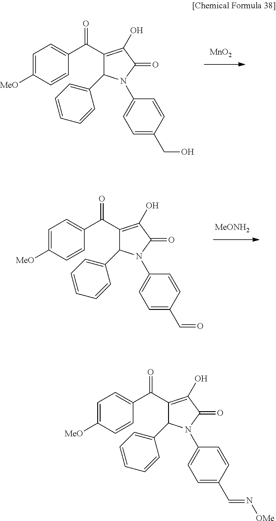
C1=C([MeO])C=CC(C(C2=C(O)C(=O)N(C3=CC=C(CO)C=C3)C2C2=CC=CC=C2)=O)=C1.[MnO2].C1=C([MeO])C=CC(C(C2=C(O)C(=O)N(C3=CC=C(C=O)C=C3)C2C2=CC=CC=C2)=O)=C1.[MeONH2].C1=C([MeO])C=CC(C(C2=C(O)C(=O)N(C3=CC=C(C=N[OMe])C=C3)C2C2=CC=CC=C2)=O)=C1
